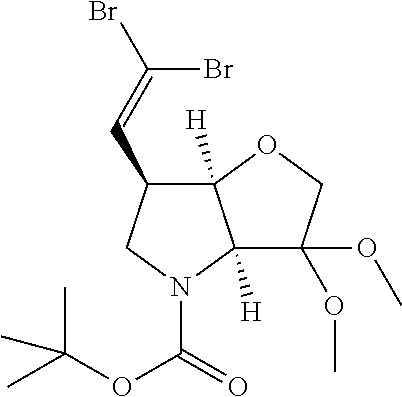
C12([H])C(OC)(OC)COC1([H])C(C=C(Br)Br)CN2C(=O)OC(C)(C)C
